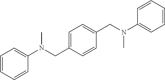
C1=CC(N(CC2=CC=C(CN(C3=CC=CC=C3)C)C=C2)C)=CC=C1
